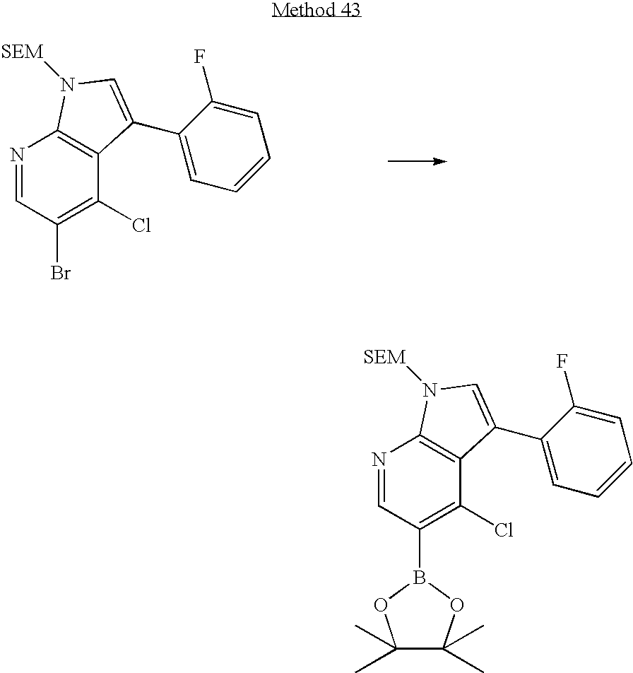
N1=CC(Br)=C(Cl)C2=C1N([SEM])C=C2C1=CC=CC=C1F.N1=CC(B2OC(C)(C)C(C)(C)O2)=C(Cl)C2=C1N([SEM])C=C2C1=CC=CC=C1F
